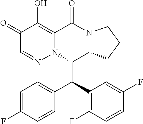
C1(=O)C=NN2C(=C1O)C(=O)N1C(C2C(C2=C(F)C=CC(F)=C2)C2=CC=C(F)C=C2)CCC1
